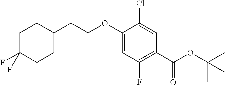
C1(F)=C(C(OC(C)(C)C)=O)C=C(Cl)C(OCCC2CCC(F)(F)CC2)=C1
